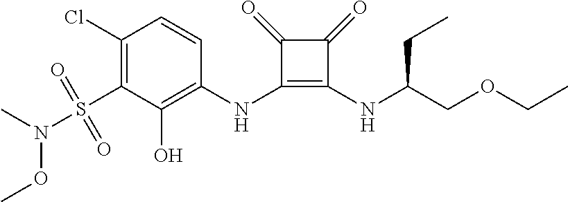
C1(Cl)=C(S(N(OC)C)(=O)=O)C(O)=C(NC2=C(NC(COCC)CC)C(=O)C2=O)C=C1
